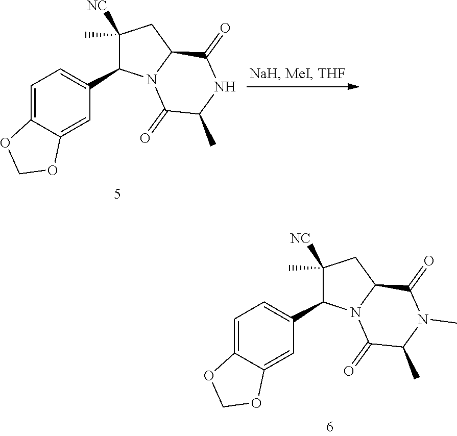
C1(C)([NC])C(C2=CC=C3C(=C2)OCO3)N2C(C1)C(=O)N(C)C(C)C2=O.C1(C)([NC])C(C2=CC=C3C(=C2)OCO3)N2C(C1)C(=O)NC(C)C2=O
